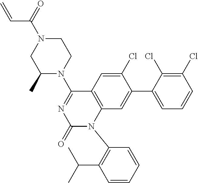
N1(C(C=C)=O)CCN(C2=NC(=O)N(C3=C(C(C)C)C=CC=C3)C3=C2C=C(Cl)C(C2=CC=CC(Cl)=C2Cl)=C3)C(C)C1
